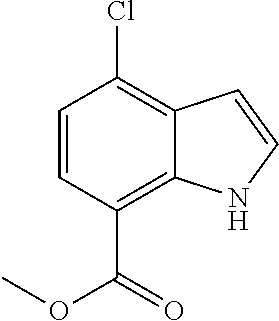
C1=CC(C(=O)OC)=C2C(=C1Cl)C=CN2
